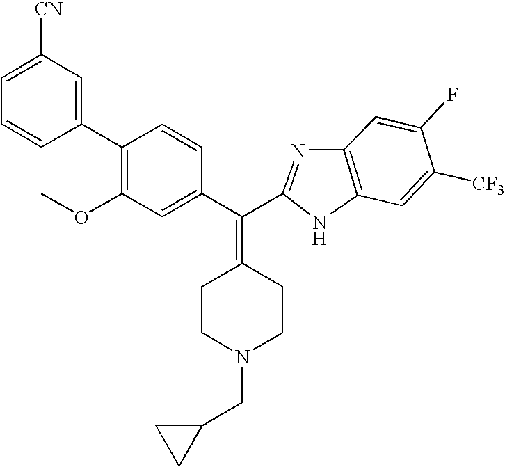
C1=C(F)C([CF3])=CC2=C1N=C(C(C1=CC(OC)=C(C3=CC([CN])=CC=C3)C=C1)=C1CCN(CC3CC3)CC1)N2
